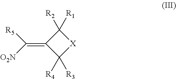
C1(=C([O2N])[R5])C([R4])([R3])[X]C1([R2])[R1]
